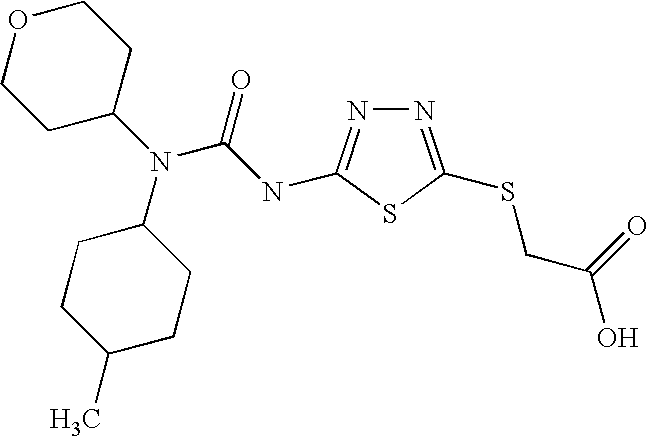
N1=C(SCC(O)=O)SC(NC(N(C2CCOCC2)C2CCC(C)CC2)=O)=N1
